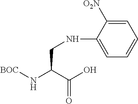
C(=O)(C(N[BOC])CNC1=CC=CC=C1[O2N])O
